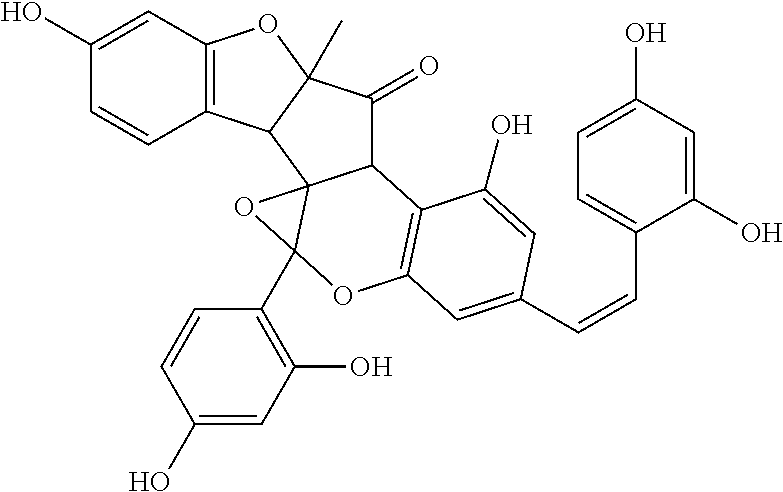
C1(O)=CC2=C(C=C1)C1C(C)(O2)C(=O)C2C13OC3(C1=C(O)C=C(O)C=C1)OC1=C2C(O)=CC(C=CC2=CC=C(O)C=C2O)=C1
